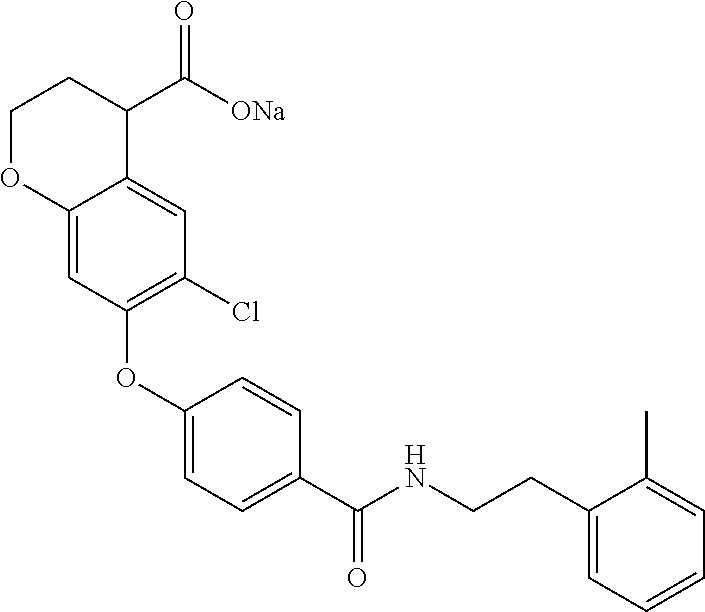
C1(OC2=C(Cl)C=C3C(=C2)OCCC3C([ONa])=O)=CC=C(C(NCCC2=CC=CC=C2C)=O)C=C1
